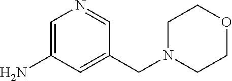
C1=C(N)C=C(CN2CCOCC2)C=N1
